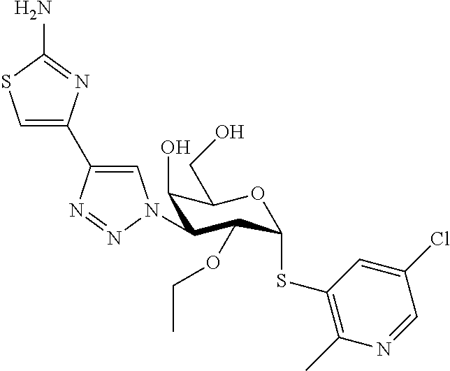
C1=C(C2=CN(C3C(O)C(CO)OC(SC4=C(C)N=CC(Cl)=C4)C3OCC)N=N2)N=C(N)S1
